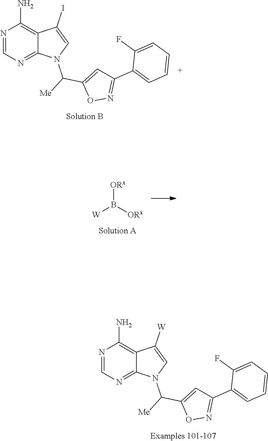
N1=CN=C2C(=C1N)C(I)=CN2C(C1=CC(C2=CC=CC=C2F)=NO1)[Me].N1=CN=C2C(=C1N)C([W])=CN2C(C1=CC(C2=CC=CC=C2F)=NO1)[Me].[ORx]B([ORx])[W]
